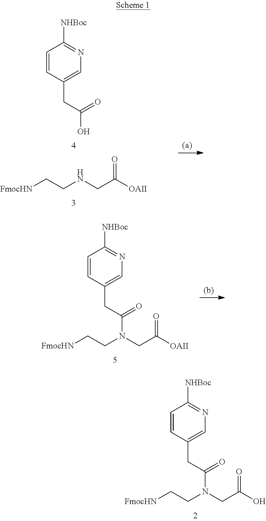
C1=CC(CC(=O)N(CC[FmocHN])CC(O)=O)=CN=C1[NHBoc].C1=CC(CC(O)=O)=CN=C1[NHBoc].[FmocHN]CCNCC([OAII])=O.C1=CC(CC(=O)N(CC[FmocHN])CC([OAII])=O)=CN=C1[NHBoc]
